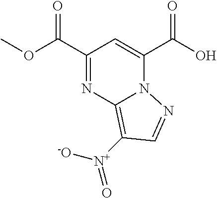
C1(C(OC)=O)=NC2=C([N+]([-O])=O)C=NN2C(C(O)=O)=C1
